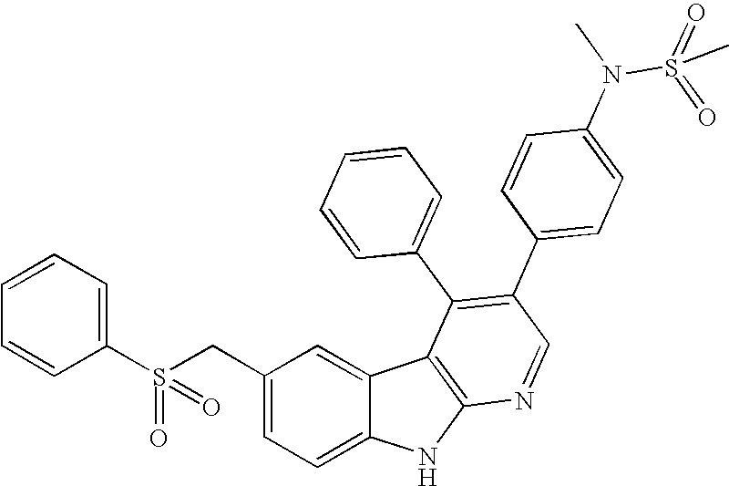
S(CC1=CC=C2C(=C1)C1=C(N2)N=CC(C2=CC=C(N(S(=O)(=O)C)C)C=C2)=C1C1=CC=CC=C1)(C1=CC=CC=C1)(=O)=O
